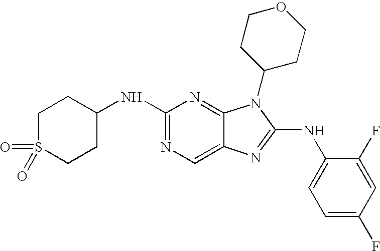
N1=C(NC2CCS(=O)(=O)CC2)N=C2C(=C1)N=C(NC1=CC=C(F)C=C1F)N2C1CCOCC1
